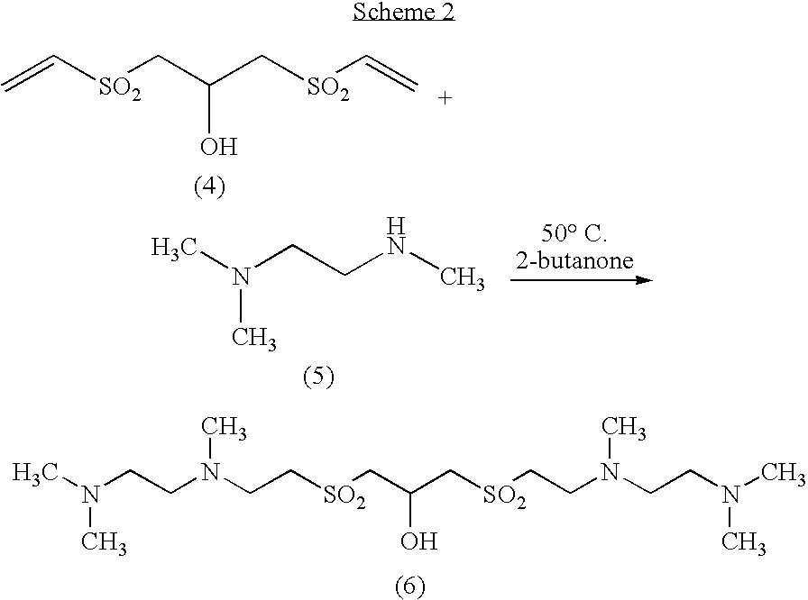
C=C[SO2]CC(C[SO2]C=C)O.CN(CCN(CC[SO2]CC(C[SO2]CCN(CCN(C)C)C)O)C)C.CN(CCNC)C
